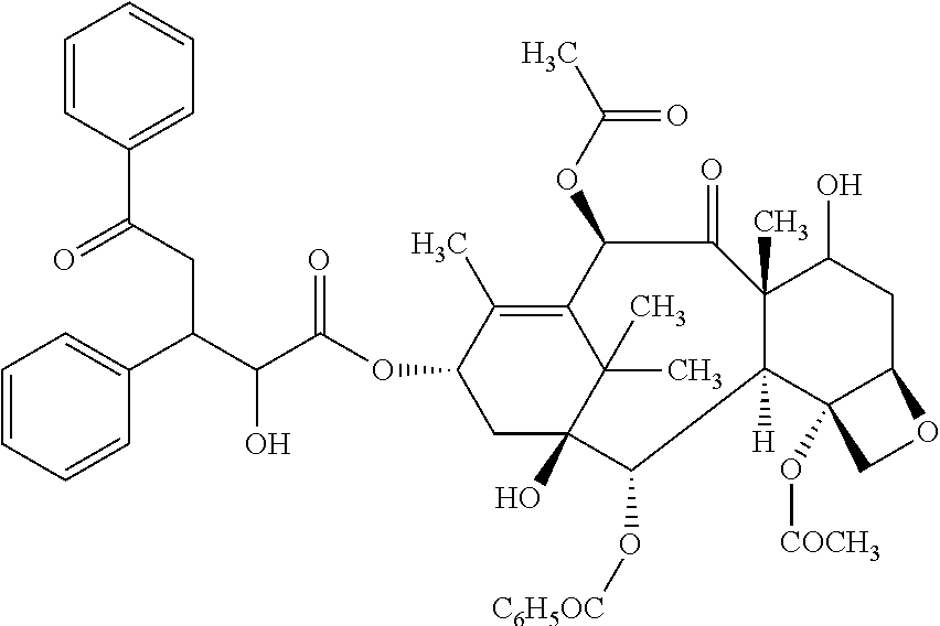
C(C(C1=CC=CC=C1)C(C(=O)OC1CC2(O)C(C)(C)C(=C1C)C(OC(=O)C)C(=O)C1(C)C(O)CC3C(O[COCH3])(C1([H])C2O[C6H5OC])CO3)O)C(C1=CC=CC=C1)=O
